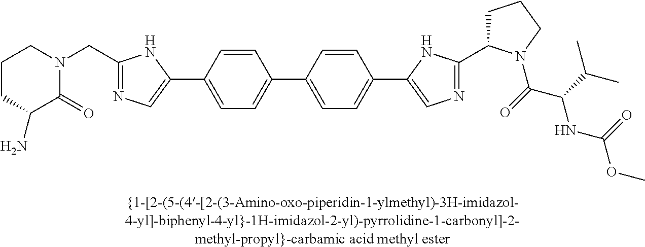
C1(C2=CC=C(C3=CN=C(C4CCCN4C(C(NC(=O)OC)C(C)C)=O)N3)C=C2)=CC=C(C2=CN=C(CN3CCCC(N)C3=O)N2)C=C1
